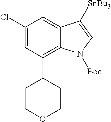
C1(Cl)=CC(C2CCOCC2)=C2C(=C1)C([SnBu3])=CN2[Boc]
